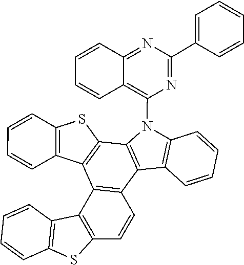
C1=CC2=C(C3=C1C1=C(C4=C3C3=C(C=CC=C3)S4)N(C3=C4C=CC=CC4=NC(C4=CC=CC=C4)=N3)C3=C1C=CC=C3)C1=C(S2)C=CC=C1
